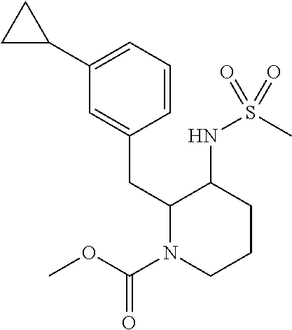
C1(C2CC2)=CC=CC(CC2N(C(OC)=O)CCCC2NS(C)(=O)=O)=C1
